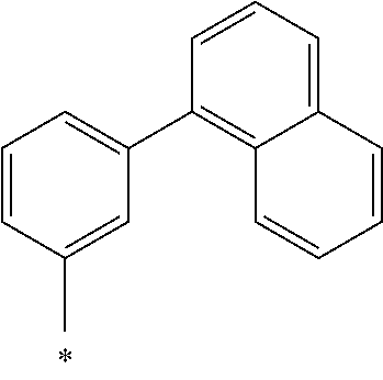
C1=C(C2=C3C(=CC=C2)C=CC=C3)C=C(C)C=C1
